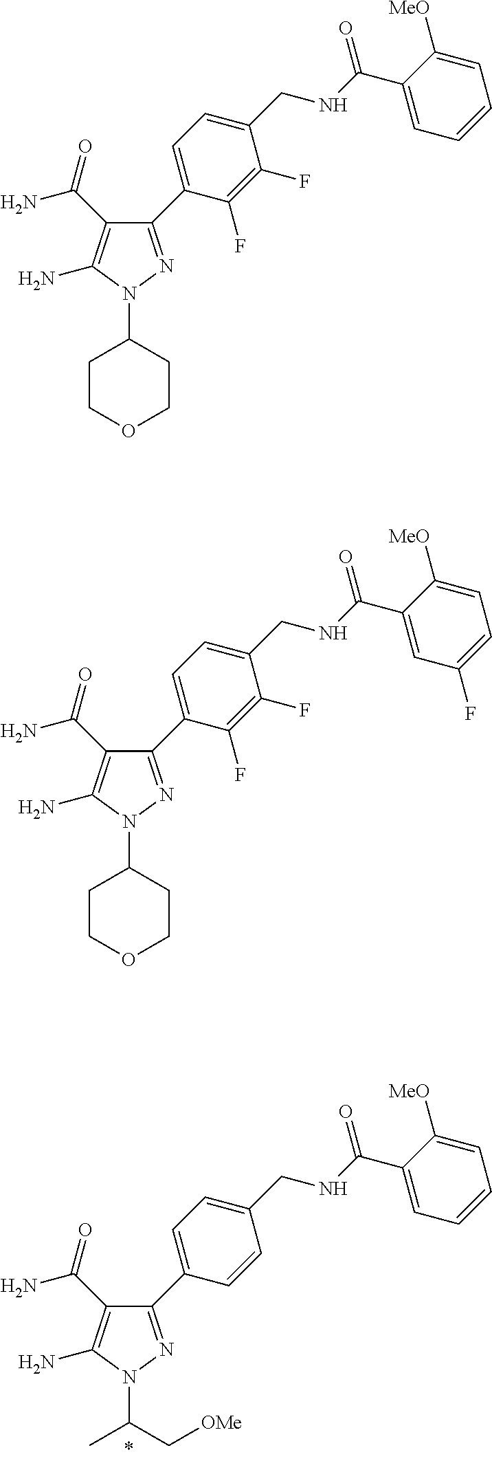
N1(C2CCOCC2)N=C(C2=CC=C(CNC(C3=CC(F)=CC=C3[MeO])=O)C(F)=C2F)C(C(N)=O)=C1N.N1(C(C)C[OMe])N=C(C2=CC=C(CNC(C3=CC=CC=C3[MeO])=O)C=C2)C(C(N)=O)=C1N.N1(C2CCOCC2)N=C(C2=CC=C(CNC(C3=CC=CC=C3[MeO])=O)C(F)=C2F)C(C(N)=O)=C1N
